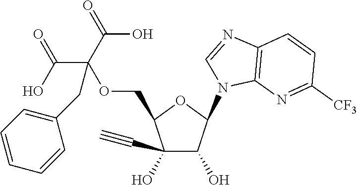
C1(O)(C#C)C(O)C(N2C=NC3=C2N=C([CF3])C=C3)OC1COC(C(=O)O)(C(=O)O)CC1=CC=CC=C1
